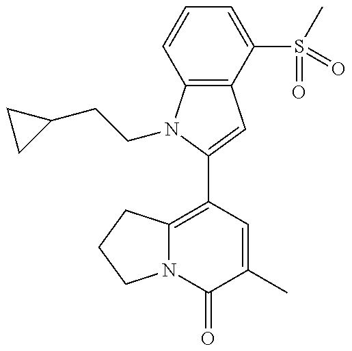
C12=C(N(CCC3CC3)C(C3=C4N(C(=O)C(C)=C3)CCC4)=C1)C=CC=C2S(C)(=O)=O
